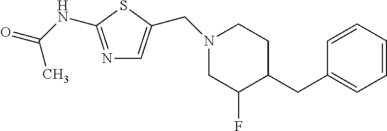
N1=C(NC(=O)C)SC(CN2CCC(CC3=CC=CC=C3)C(F)C2)=C1
